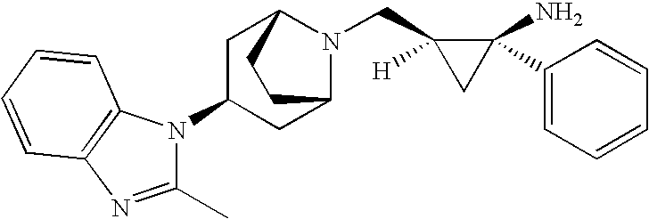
C1(C)=NC2=C(N1C1CC3N(CC4([H])CC4(C4=CC=CC=C4)N)C(C1)CC3)C=CC=C2
